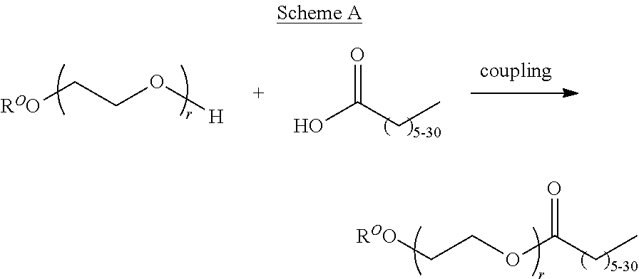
[ROO]CCO[H].OC(CC)=O.[ROO]CCOC(CC)=O
